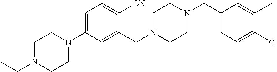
C1=C(N2CCN(CC)CC2)C=C(CN2CCN(CC3=CC=C(Cl)C(C)=C3)CC2)C([CN])=C1
